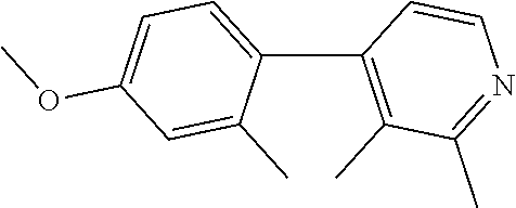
C1(C)=C(C2=CC=C(OC)C=C2C)C=CN=C1C
